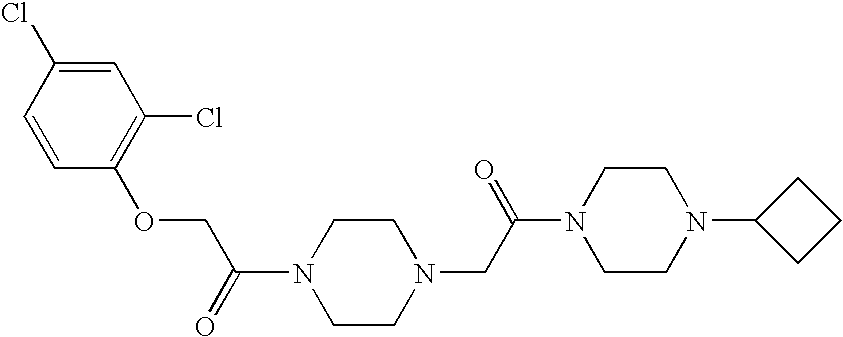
N1(C(=O)COC2=C(Cl)C=C(Cl)C=C2)CCN(CC(N2CCN(C3CCC3)CC2)=O)CC1
